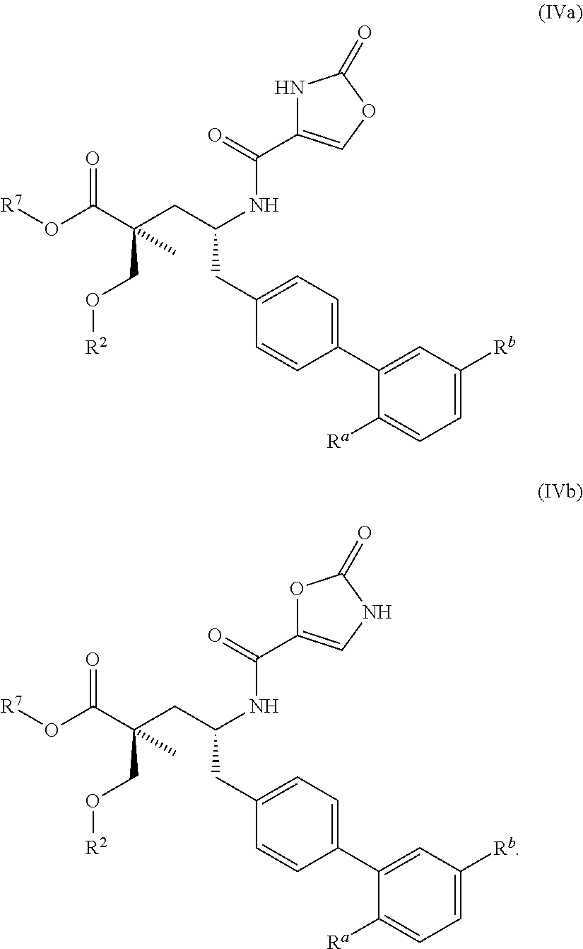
[R7]OC(=O)C(CC(NC(=O)C1=COC(=O)N1)CC1=CC=C(C2=CC([Rb])=CC=C2[Ra])C=C1)(CO[R2])C.[R7]OC(=O)C(CC(NC(=O)C1=CNC(=O)O1)CC1=CC=C(C2=CC([Rb])=CC=C2[Ra])C=C1)(CO[R2])C
